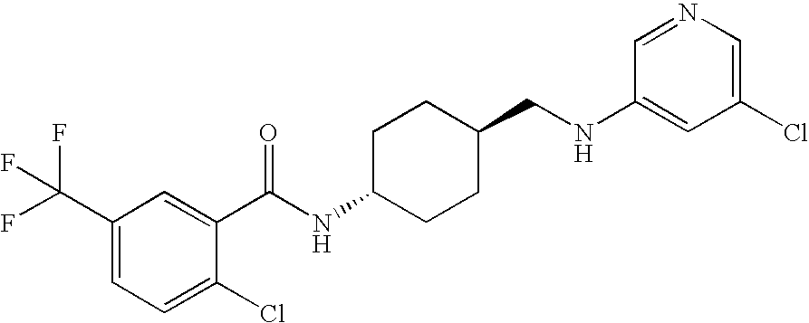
C1(C(F)(F)F)=CC=C(Cl)C(C(NC2CCC(CNC3=CC(Cl)=CN=C3)CC2)=O)=C1
